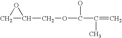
C1C(COC(O)C(C)=C)O1
